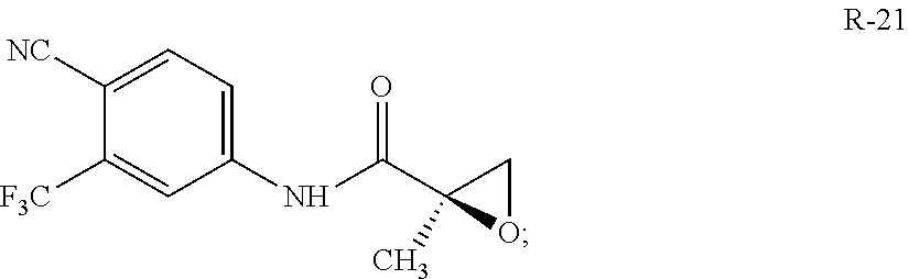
O=C(C1(C)OC1)NC1=CC=C([NC])C([F3C])=C1
